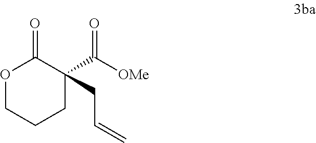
O1CCCC(C([OMe])=O)(CC=C)C1=O
